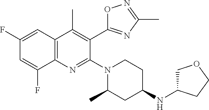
C1(F)=CC2=C(N=C(N3CCC(NC4COCC4)CC3C)C(C3=NC(C)=NO3)=C2C)C(F)=C1
